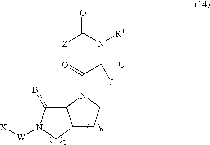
[Z]C(N([R1])C(C(=O)N1CCC2C1C(=B)N([W][X])C2)([U])[J])=O
